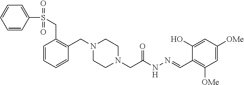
C1=CC=CC(CN2CCN(CC(NN=CC3=C([OMe])C=C([OMe])C=C3O)=O)CC2)=C1CS(C1=CC=CC=C1)(=O)=O
